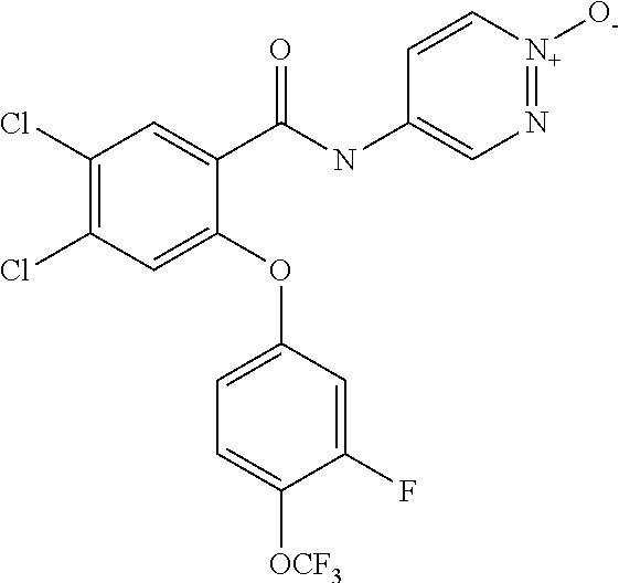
C1(C(NC2=CN=[N+]([O-])C=C2)=O)=CC(Cl)=C(Cl)C=C1OC1=CC=C([OCF3])C(F)=C1
